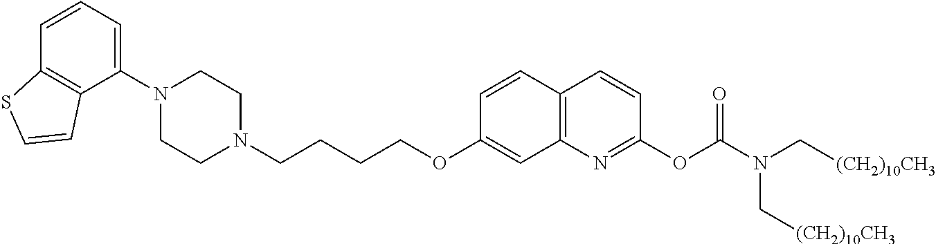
C1(N2CCN(CCCCOC3=CC4=C(C=C3)C=CC(OC(=O)N(C[(CH2)10CH3])C[(CH2)10CH3])=N4)CC2)=CC=CC2=C1C=CS2
